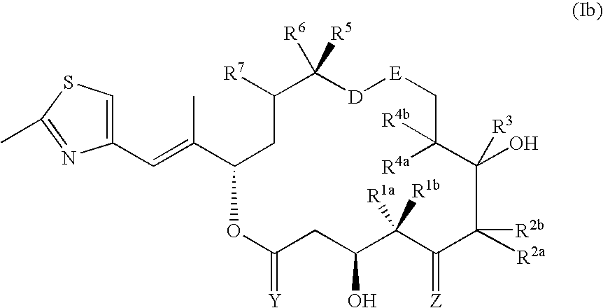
C(=C(C1CC([R7])C([R5])([R6])[D][E]CC([R4a])([R4b])C(O)([R3])C([R2a])([R2b])C(=[Z])C([R1b])([R1a])C(O)CC(=[Y])O1)C)C1=CSC(C)=N1
